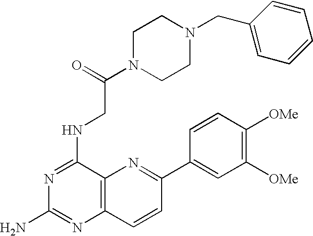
C1(NCC(=O)N2CCN(CC3=CC=CC=C3)CC2)=NC(N)=NC2=C1N=C(C1=CC([OMe])=C([OMe])C=C1)C=C2
